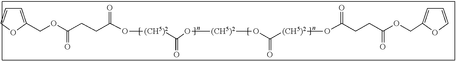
C1=COC(COC(CCC(O[(CH5)2]C(O[(CH5)2]OC(=O)[(CH5)2]OC(=O)CCC(OCC2=CC=CO2)=O)=O)=O)=O)=C1
